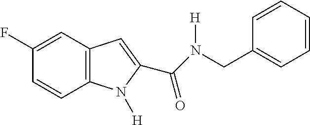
C1(F)=CC2=C(C=C1)N([H])C(C(=O)N(CC1=CC=CC=C1)[H])=C2
